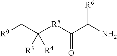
C(=O)([R5]C(C[R0])([R3])[R4])C(N)[R6]
